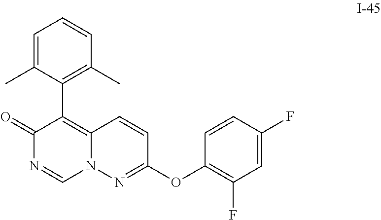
C1(OC2=NN3C(=C(C4=C(C)C=CC=C4C)C(=O)N=C3)C=C2)=C(F)C=C(F)C=C1
